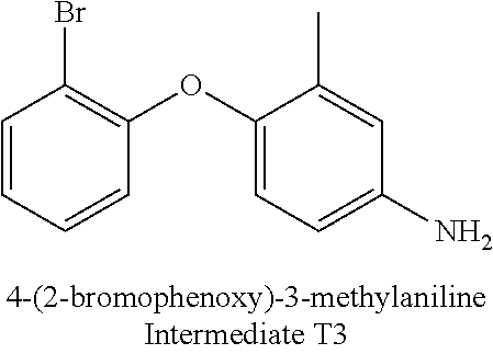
C1=CC=CC(OC2=CC=C(N)C=C2C)=C1Br
